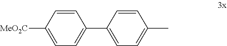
C1=CC([MeO2C])=CC=C1C1=CC=C(C)C=C1
